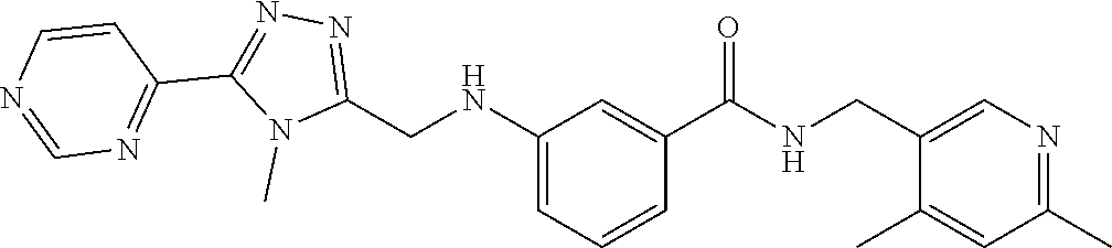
N(C1=CC=CC(C(=O)NCC2=CN=C(C)C=C2C)=C1)CC1=NN=C(C2=NC=NC=C2)N1C
